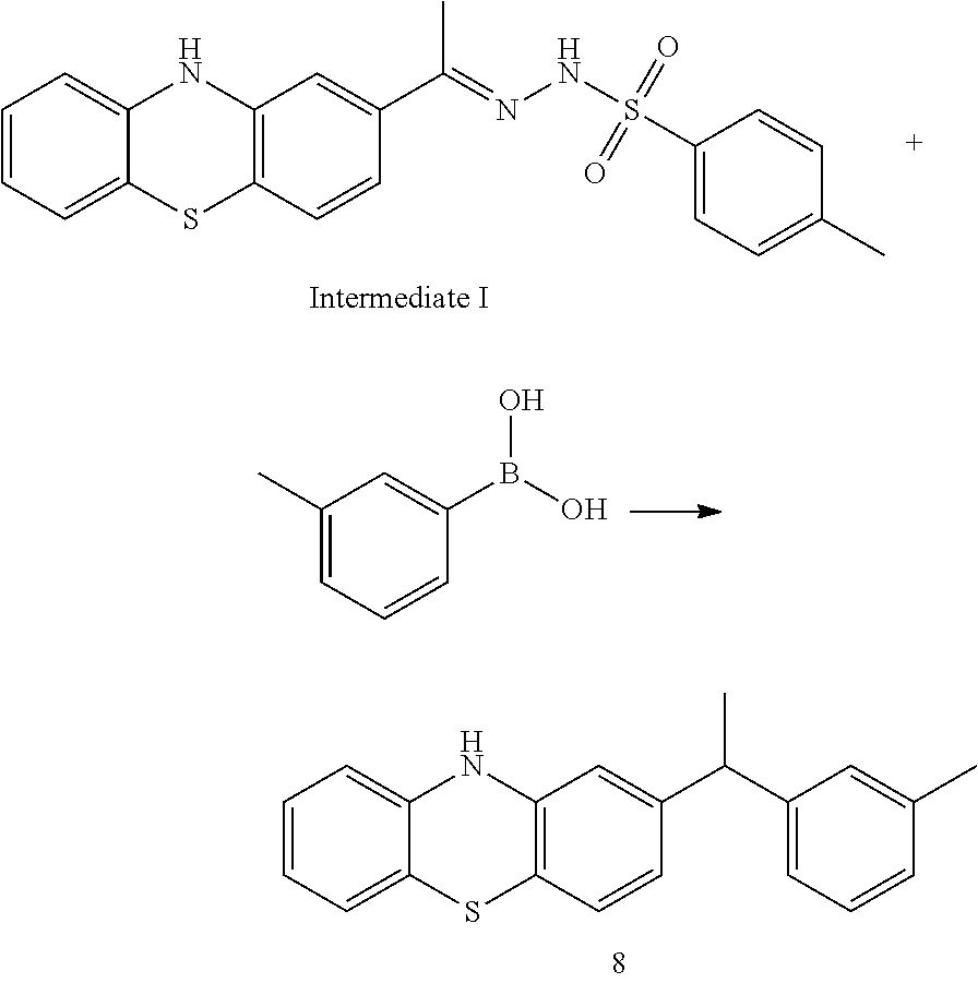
CC(=NNS(=O)(=O)C1=CC=C(C)C=C1)C1=CC2=C(SC3=CC=CC=C3N2)C=C1.OB(O)C1=CC(C)=CC=C1.C1=CC=C2NC3=C(SC2=C1)C=CC(C(C1=CC=CC(C)=C1)C)=C3
